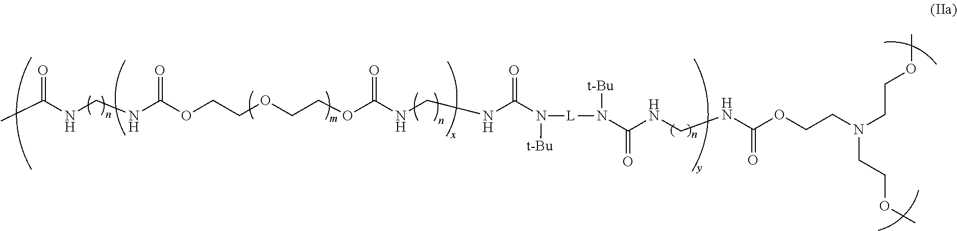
N(C(N([L]N(C(NCNC(OCCN(CCOC)CCOC)=O)=O)[t-Bu])[t-Bu])=O)CNC(OCCOCCOC(NCNC(C)=O)=O)=O
